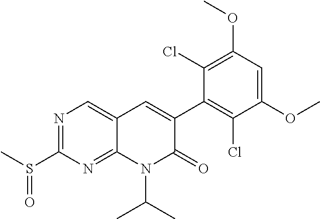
N1=C(S(C)=O)N=C2C(=C1)C=C(C1=C(Cl)C(OC)=CC(OC)=C1Cl)C(=O)N2C(C)C
